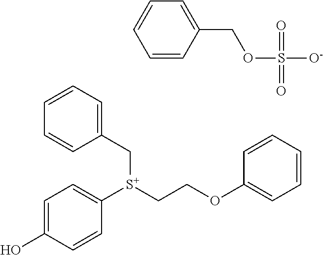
C1=C(O)C=CC([S+](CCOC2=CC=CC=C2)CC2=CC=CC=C2)=C1.C1=CC(COS([O-])(=O)=O)=CC=C1
